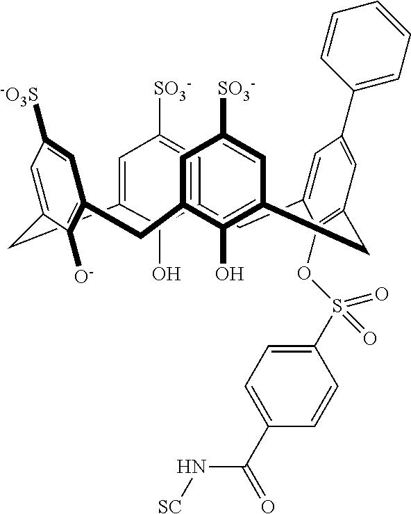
C12=CC([SO3-])=CC(=C1O)CC1=CC(C3=CC=CC=C3)=CC(=C1OS(C1=CC=C(C(=O)N[SC])C=C1)(=O)=O)CC1=C(O)C(=CC([SO3-])=C1)CC1=C([O-])C(=CC([-O3S])=C1)C2
